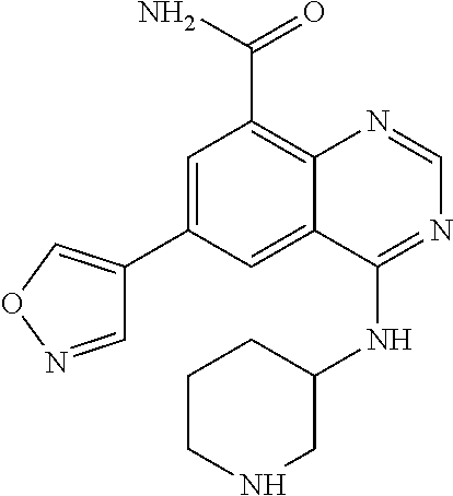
C1=C(C2=CON=C2)C=C2C(=C1C(N)=O)N=CN=C2NC1CCCNC1
